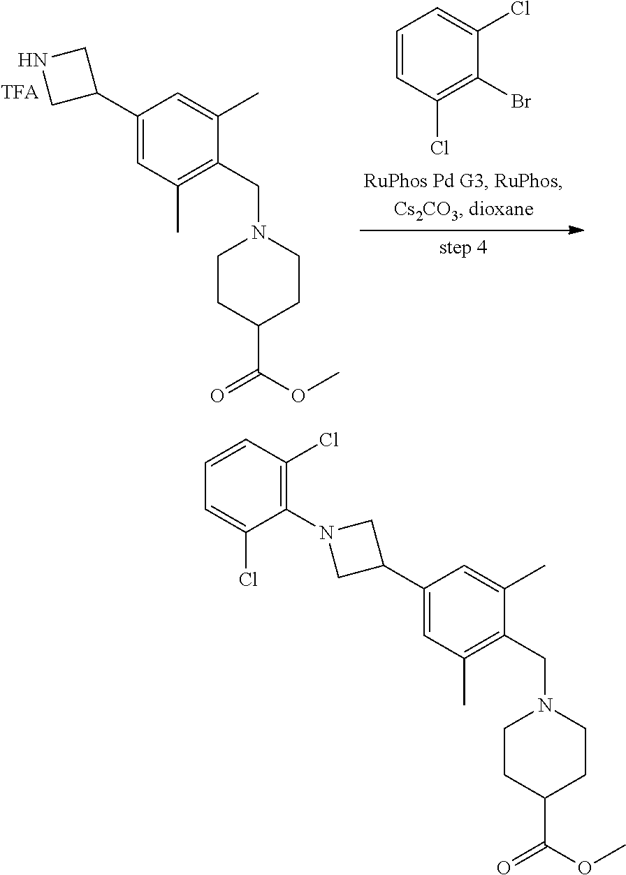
C1(C2CNC2)=CC(C)=C(CN2CCC(C(OC)=O)CC2)C(C)=C1.C1=CC(Cl)=C(Br)C(Cl)=C1.C1(C2CN(C3=C(Cl)C=CC=C3Cl)C2)=CC(C)=C(CN2CCC(C(OC)=O)CC2)C(C)=C1
